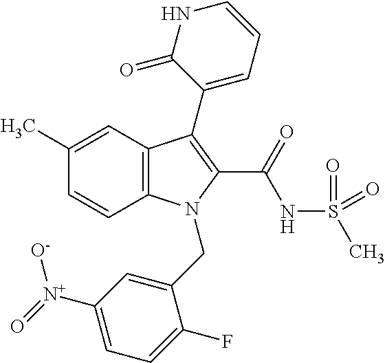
C1(C)=CC2=C(C=C1)N(CC1=CC([N+](=O)[O-])=CC=C1F)C(C(NS(C)(=O)=O)=O)=C2C1=CC=CNC1=O
